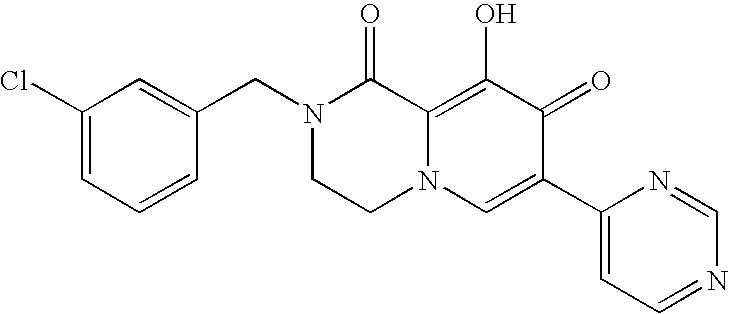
C1(CN2CCN3C(=C(O)C(=O)C(C4=CC=NC=N4)=C3)C2=O)=CC(Cl)=CC=C1
